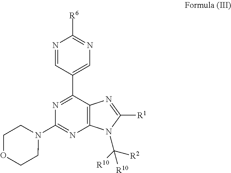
N1=C(C2=CN=C([R6])N=C2)C2=C(N=C1N1CCOCC1)N(C([R10])([R2])[R10])C([R1])=N2
